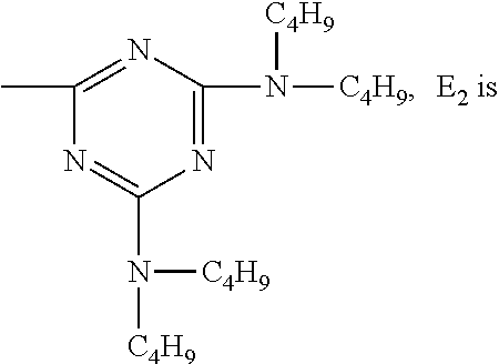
CC1=NC(N([C4H9])[C4H9])=NC(N([C4H9])[C4H9])=N1
